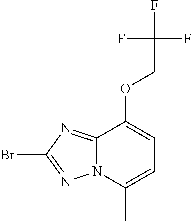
C12=NC(Br)=NN1C(C)=CC=C2OCC(F)(F)F
